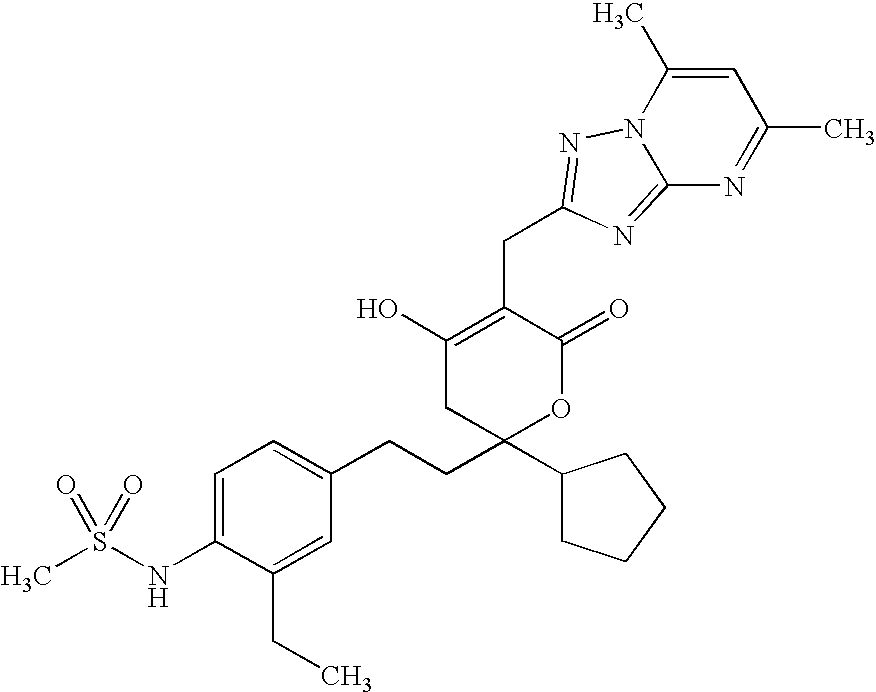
C1=C(C)N2C(=NC(CC3=C(O)CC(C4CCCC4)(CCC4=CC=C(NS(C)(=O)=O)C(CC)=C4)OC3=O)=N2)N=C1C
